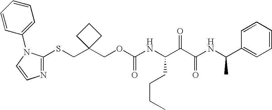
N(C(C(C(NC(C1=CC=CC=C1)C)=O)=O)CCCC)C(OCC1(CSC2=NC=CN2C2=CC=CC=C2)CCC1)=O
